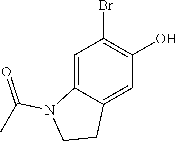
C1=C2C(=CC(O)=C1Br)CCN2C(C)=O
